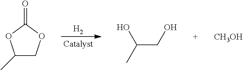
[H2].O=C1OC(C)CO1.[CH3OH].C(CO)(C)O
